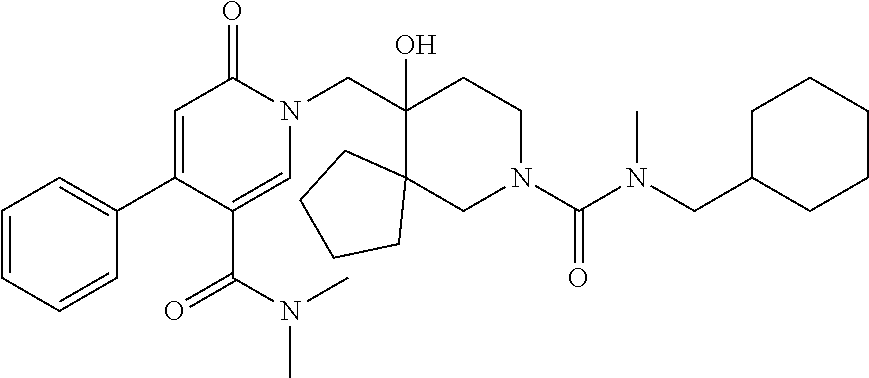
C1=CC=CC(C2=CC(=O)N(CC3(O)CCN(C(N(CC4CCCCC4)C)=O)CC34CCCC4)C=C2C(N(C)C)=O)=C1
